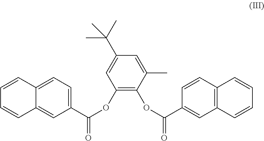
C1=C2C(=CC(C(OC3=C(OC(C4=CC5=C(C=C4)C=CC=C5)=O)C(C)=CC(C(C)(C)C)=C3)=O)=C1)C=CC=C2
